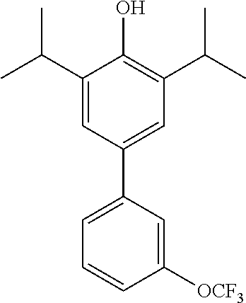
C1(C(C)C)=CC(C2=CC=CC([OCF3])=C2)=CC(C(C)C)=C1O
